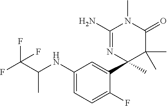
CC(NC1=CC=C(F)C(C2(C)C(C)(C)C(=O)N(C)C(N)=N2)=C1)C(F)(F)F
